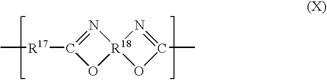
O1[R18]2(N=C1[R17]C)OC(C)=N2
